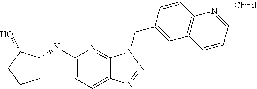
C1(NC2CCCC2O)=CC=C2C(=N1)N(CC1=CC3=C(C=C1)N=CC=C3)N=N2
